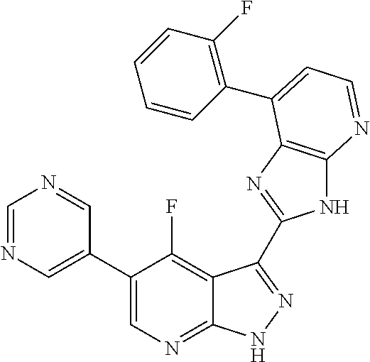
C1=NC=C(C2=CN=C3C(=C2F)C(C2=NC4=C(N2)N=CC=C4C2=C(F)C=CC=C2)=NN3)C=N1
